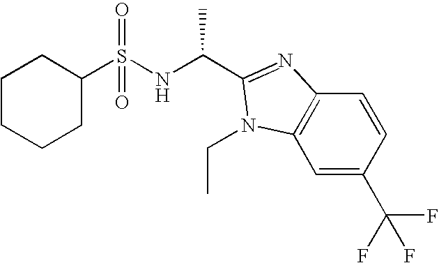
C1(S(NC(C)C2=NC3=C(C=C(C(F)(F)F)C=C3)N2CC)(=O)=O)CCCCC1
